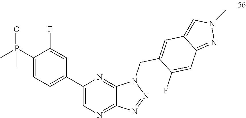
N1=NC2=NC=C(C3=CC=C(P(C)(=O)C)C(F)=C3)N=C2N1CC1=CC2=CN(C)N=C2C=C1F
